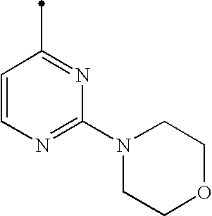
C1=CN=C(N2CCOCC2)N=C1C
